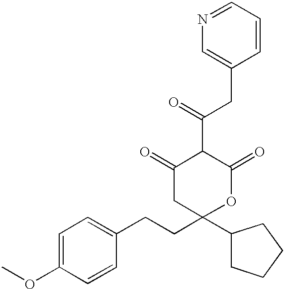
C1=C(OC)C=CC(CCC2(C3CCCC3)OC(=O)C(C(CC3=CN=CC=C3)=O)C(=O)C2)=C1
